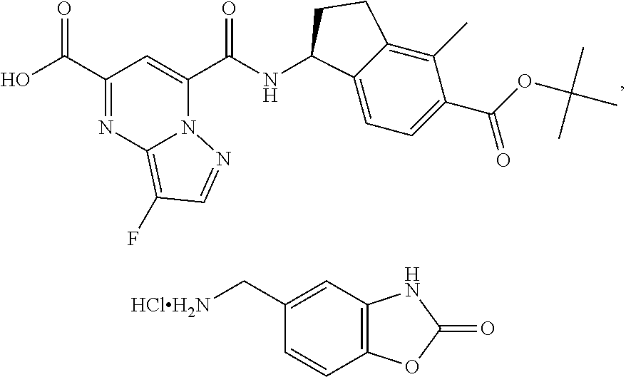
C(=O)(C1=CC(C(=O)O)=NC2=C(F)C=NN21)NC1C2=CC=C(C(OC(C)(C)C)=O)C(C)=C2CC1.C12=C(C=CC(C[HClH2N])=C1)OC(=O)N2
